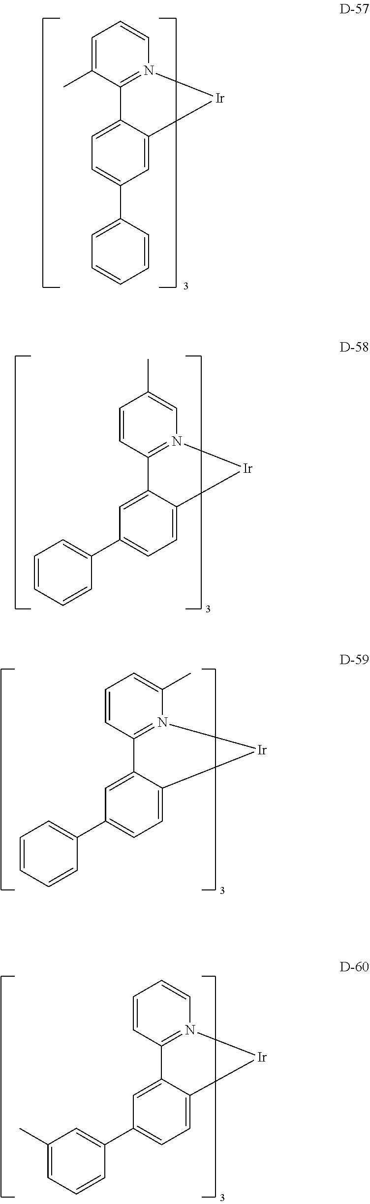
C1(C2=CC=CC=C2)=CC=C2C3=N(C=CC=C3C)[Ir]C2=C1.C1=C(C2=CC=CC=C2)C=C2C3=N(C=C(C)C=C3)[Ir]C2=C1.C1=C(C2=CC=CC=C2)C=C2C3=N(C(C)=CC=C3)[Ir]C2=C1.C1=C(C2=CC(C)=CC=C2)C=C2C3=N(C=CC=C3)[Ir]C2=C1
